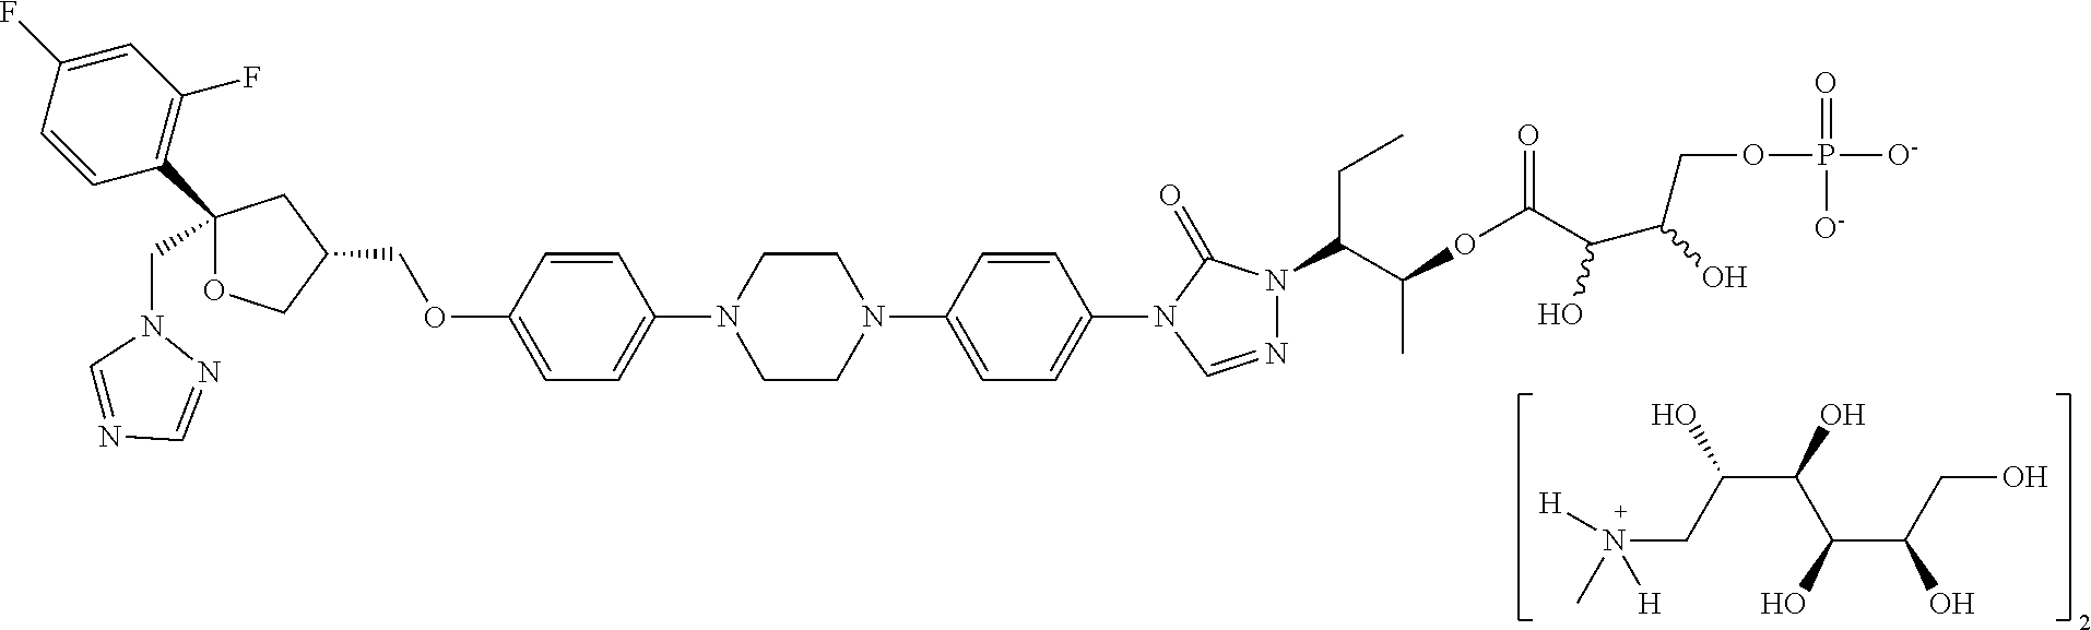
C(C(C(C(O)CO)O)O)(CN([H])(C)[H])O.N1=CN(CC2(C3=C(F)C=C(F)C=C3)OCC(COC3=CC=C(N4CCN(C5=CC=C(N6C=NN(C(C(C)OC(=O)C(O)C(O)COP([O-])(=O)[O-])CC)C6=O)C=C5)CC4)C=C3)C2)N=C1
